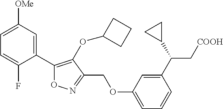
C1(C(C2CC2)C[COOH])=CC(OCC2=NOC(C3=CC([OMe])=CC=C3F)=C2OC2CCC2)=CC=C1
